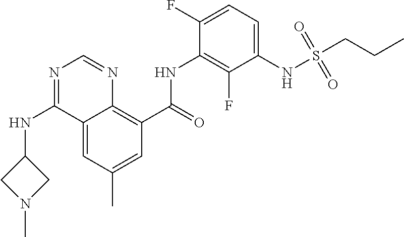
O=C(NC1=C(F)C(NS(CCC)(=O)=O)=CC=C1F)C1=C2C(=CC(C)=C1)C(NC1CN(C)C1)=NC=N2
